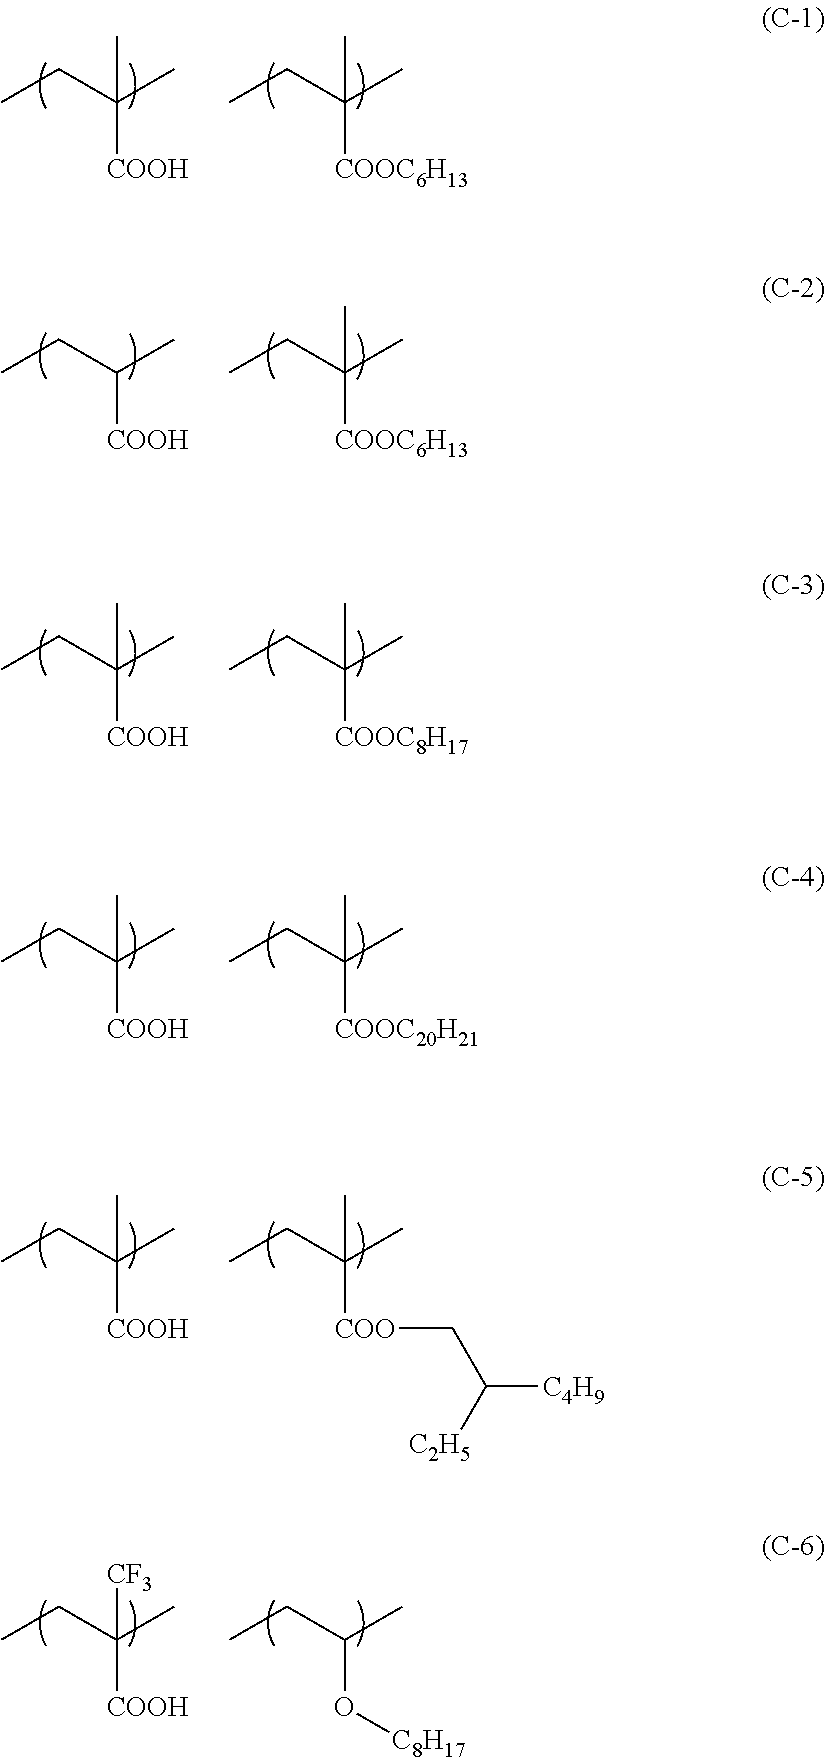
CC(CC)(C)[COOH].CC(CC)(C)[COOC6H13].CC(CC)[COOH].CC(CC)(C)[COOC6H13].CC(CC)(C)[COOH].CC(CC)(C)[COOC8H17].CC(CC)(C)[COOH].CC(CC)(C)[COOC20H21].CC(CC)(C)[COOH].CC(CC)(C)[COO]CC([C2H5])[C4H9].CC(CC)([CF3])[COOH].CC(CC)O[C8H17]
